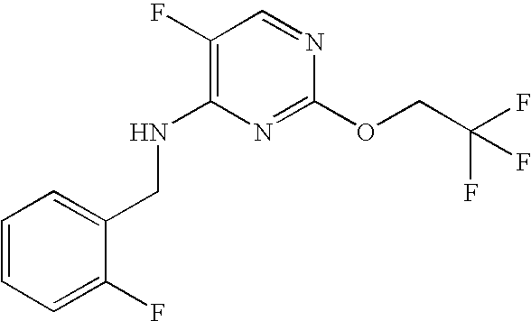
C1=CC=C(F)C(CNC2=C(F)C=NC(OCC(F)(F)F)=N2)=C1
